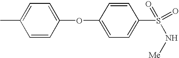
C1=CC(OC2=CC=C(S(N[Me])(=O)=O)C=C2)=CC=C1C
